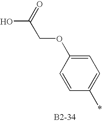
C1=CC(*)=CC=C1OCC(O)=O
